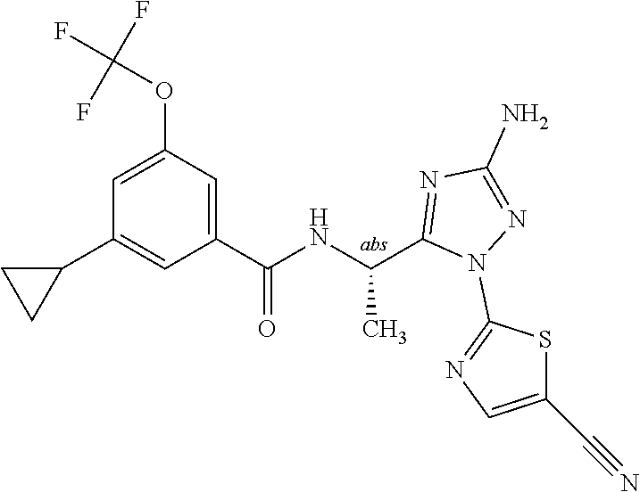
C1=C(OC(F)(F)F)C=C(C(=O)NC(C)C2=NC(N)=NN2C2=NC=C(C#N)S2)C=C1C1CC1
